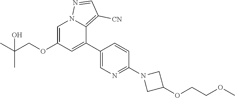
C1=C(OCC(C)(C)O)C=C(C2=CN=C(N3CC(OCCOC)C3)C=C2)C2=C([CN])C=NN12
